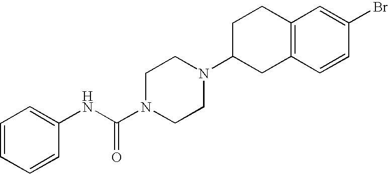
C1=CC=CC(NC(N2CCN(C3CCC4=C(C=CC(Br)=C4)C3)CC2)=O)=C1
